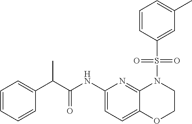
C(C(NC1=CC=C2C(=N1)N(S(C1=CC(C)=CC=C1)(=O)=O)CCO2)=O)(C1=CC=CC=C1)C
